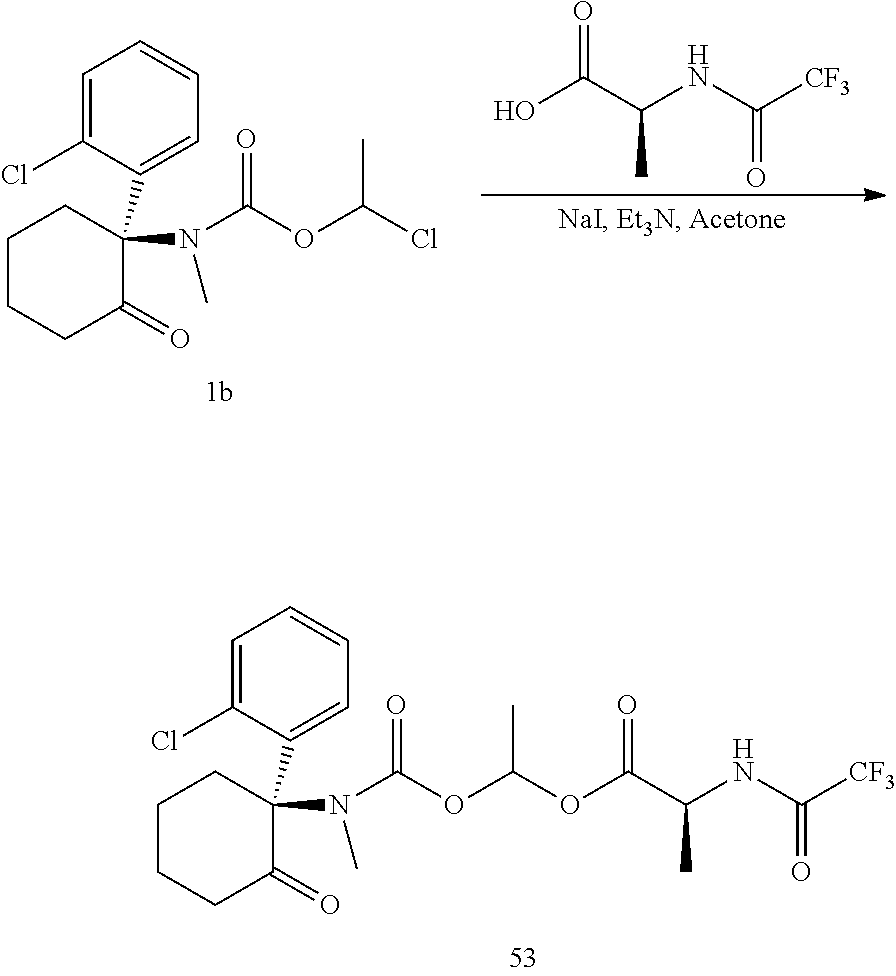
OC(C(NC(=O)[CF3])C)=O.C1CCC(=O)C(C2=CC=CC=C2Cl)(N(C(=O)OC(Cl)C)C)C1.C1CCC(=O)C(C2=CC=CC=C2Cl)(N(C(=O)OC(OC(C(NC(=O)[CF3])C)=O)C)C)C1
